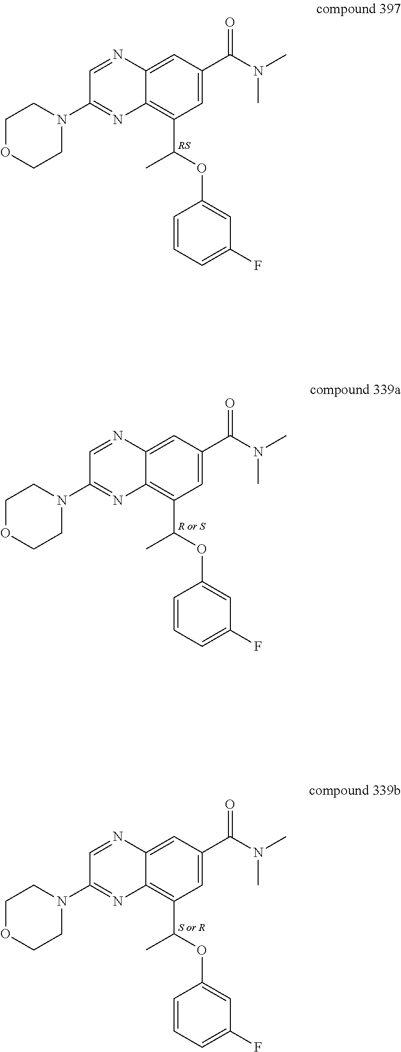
C1OCCN(C2=NC3=C(C(C)OC4=CC(F)=CC=C4)C=C(C(=O)N(C)C)C=C3N=C2)C1.C1OCCN(C2=NC3=C(C(C)OC4=CC(F)=CC=C4)C=C(C(=O)N(C)C)C=C3N=C2)C1.C1OCCN(C2=NC3=C(C(C)OC4=CC(F)=CC=C4)C=C(C(=O)N(C)C)C=C3N=C2)C1
